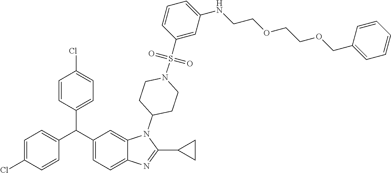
C1=CC(Cl)=CC=C1C(C1=CC=C2C(=C1)N(C1CCN(S(C3=CC(NCCOCCOCC4=CC=CC=C4)=CC=C3)(=O)=O)CC1)C(C1CC1)=N2)C1=CC=C(Cl)C=C1
